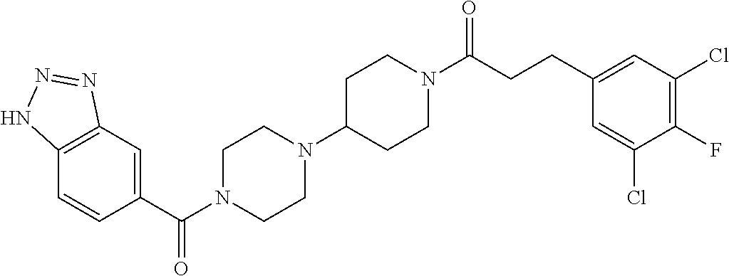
C12=C(C=C(C(N3CCN(C4CCN(C(CCC5=CC(Cl)=C(F)C(Cl)=C5)=O)CC4)CC3)=O)C=C1)N=NN2
